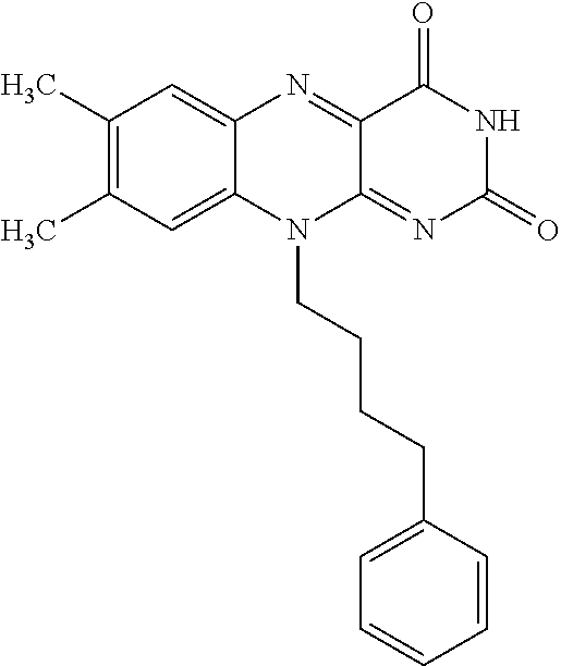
C1(C)=C(C)C=C2C(=C1)N=C1C(=NC(=O)NC1=O)N2CCCCC1=CC=CC=C1
